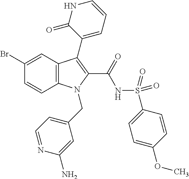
C1(Br)=CC2=C(C=C1)N(CC1=CC=NC(N)=C1)C(C(=O)NS(=O)(=O)C1=CC=C(OC)C=C1)=C2C1=CC=CNC1=O
